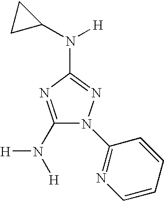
C1(N([H])[H])=NC(N(C2CC2)[H])=NN1C1=NC=CC=C1
